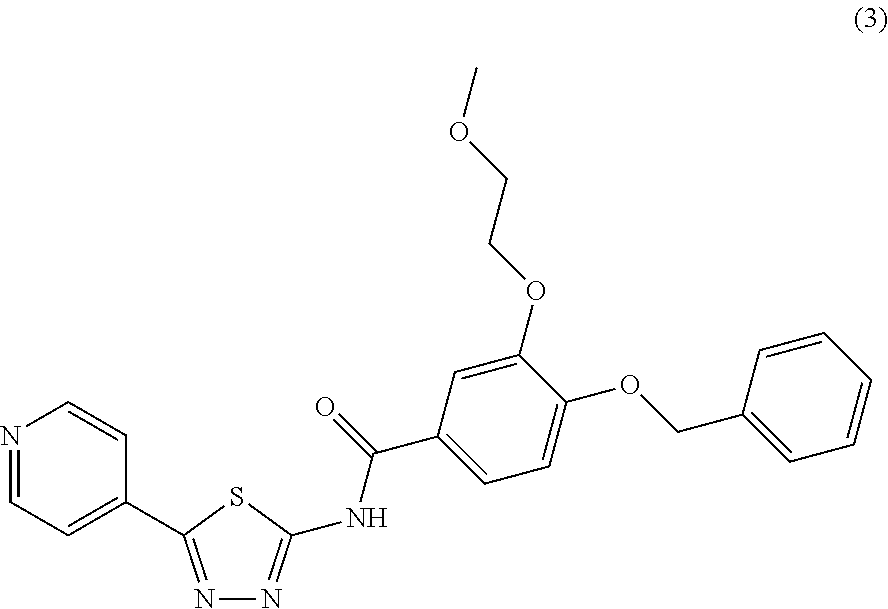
C1(C2=NN=C(NC(C3=CC=C(OCC4=CC=CC=C4)C(OCCOC)=C3)=O)S2)=CC=NC=C1
